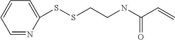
C1=CC=NC(SSCCNC(C=C)=O)=C1
